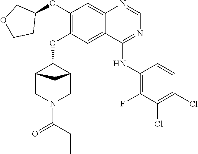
C12=CC(OC3COCC3)=C(OC3C4CN(C(=O)C=C)CC3C4)C=C1C(NC1=C(F)C(Cl)=C(Cl)C=C1)=NC=N2
